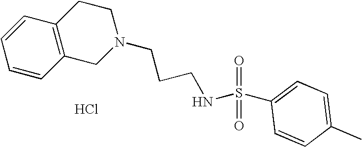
Cl.C1=CC2=C(C=C1)CCN(CCCNS(=O)(=O)C1=CC=C(C)C=C1)C2
